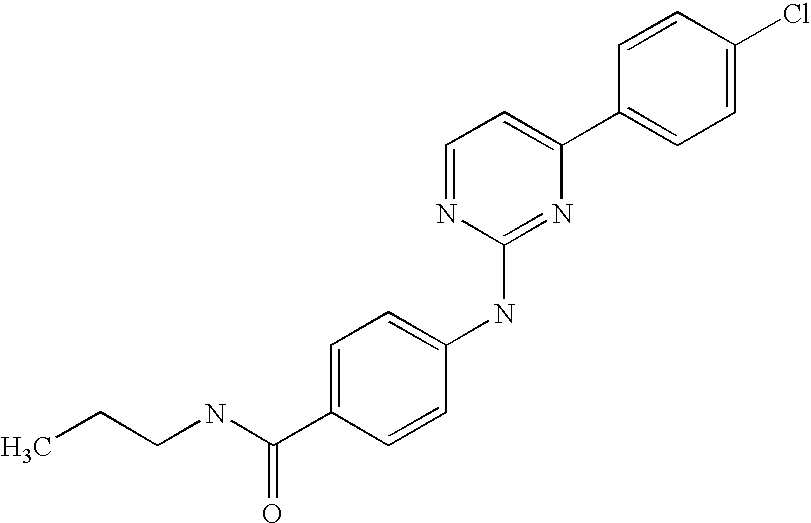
C1=CC(C2=CC=NC(NC3=CC=C(C(NCCC)=O)C=C3)=N2)=CC=C1Cl
